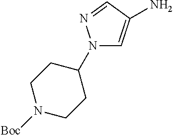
N1(C2CCN([Boc])CC2)C=C(N)C=N1
